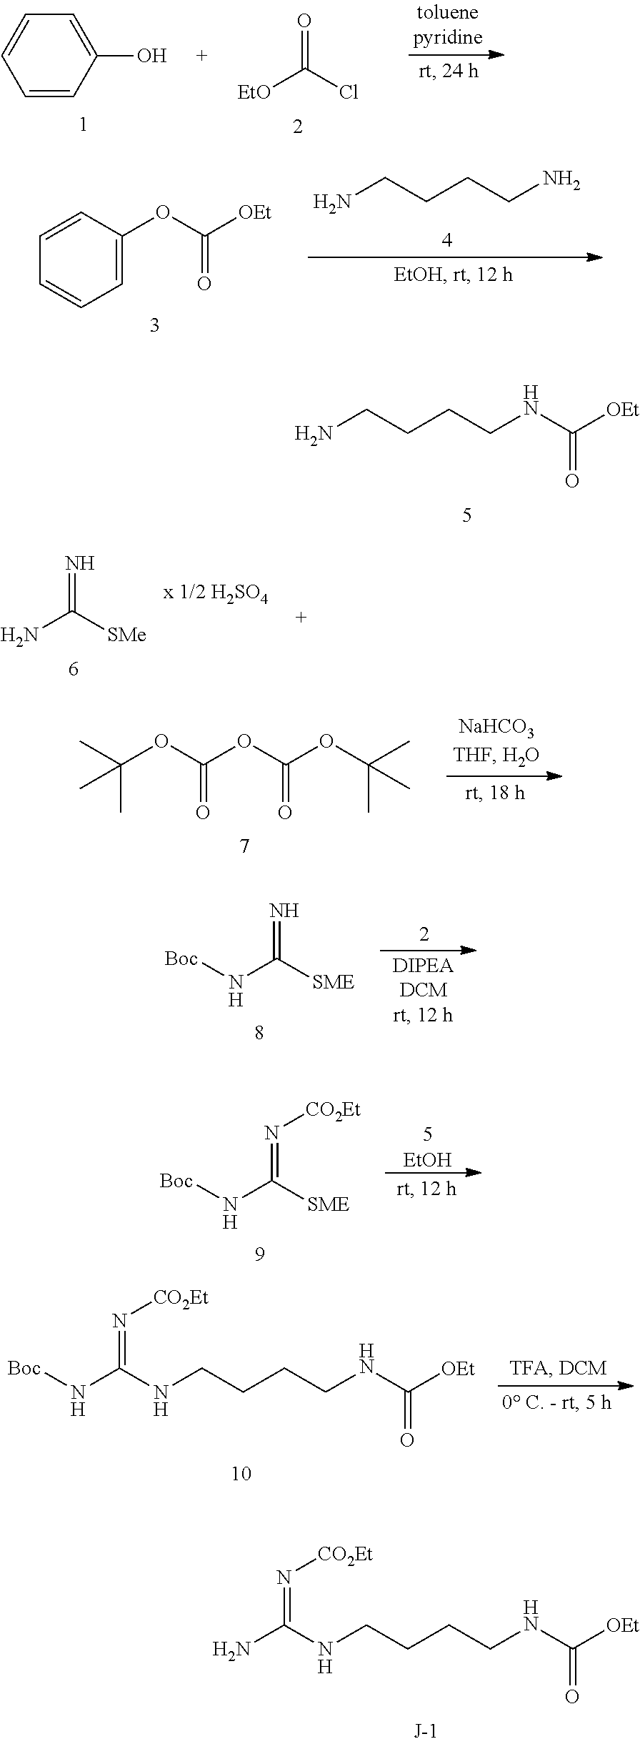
C(CN)CCNC([OEt])=O.[EtO]C(Cl)=O.C1=CC(O)=CC=C1.C(CN)CCN.C1=CC=C(OC([OEt])=O)C=C1.NC([SMe])=N.CC(OC(OC(OC(C)(C)C)=O)=O)(C)C.[Boc]NC([SME])=N.[EtOH].[Boc]NC([SME])=N[CO2Et].[Boc]NC(NCCCCNC([OEt])=O)=N[CO2Et].NC(NCCCCNC([OEt])=O)=N[CO2Et]
